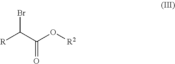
C(C(O[R2])=O)([R])Br
